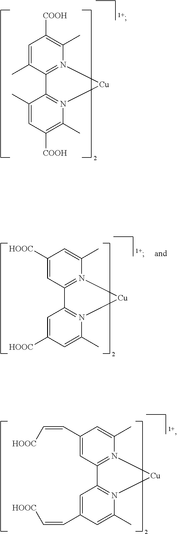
C1=C(C)C2=N(C(C)=C1[COOH])[Cu]N1=C2C(C)=CC([COOH])=C1C.C1([HOOC])=CC2=N(C(C)=C1)[Cu]N1=C2C=C([HOOC])C=C1C.C1(C=C[HOOC])=CC2=N(C(C)=C1)[Cu]N1=C2C=C(C=C[HOOC])C=C1C
